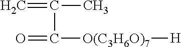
O=C([O(C3H6O)7][H])C(C)=C
